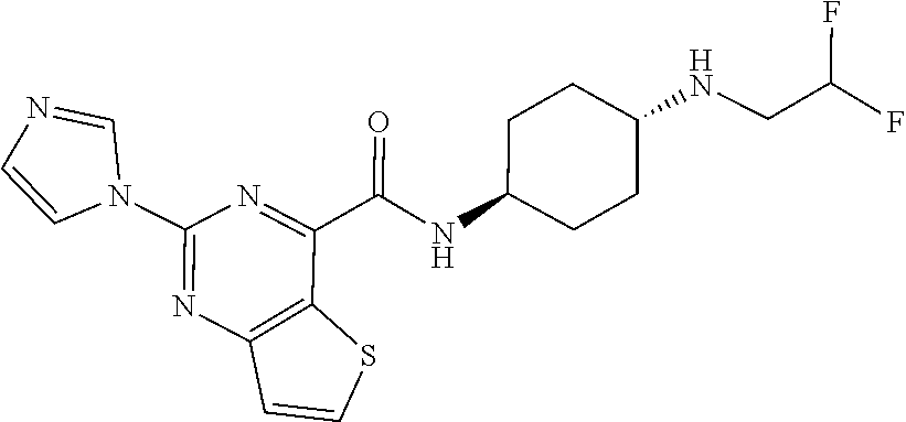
C12=C(C(C(=O)NC3CCC(NCC(F)F)CC3)=NC(N3C=NC=C3)=N1)SC=C2
